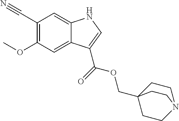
C1(C#N)=C(OC)C=C2C(=C1)NC=C2C(=O)OCC12CCN(CC1)CC2
